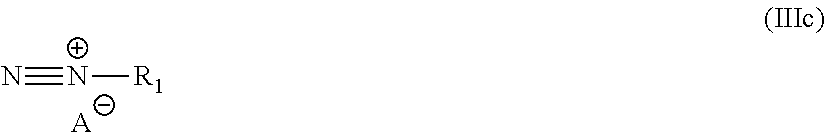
N#[N+][R1].[A]
